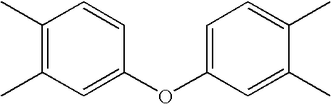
C1(C)=C(C)C=C(OC2=CC=C(C)C(C)=C2)C=C1
